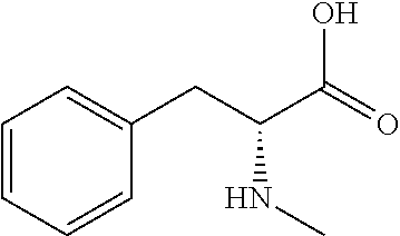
C1=CC=CC(CC(C(=O)O)NC)=C1
